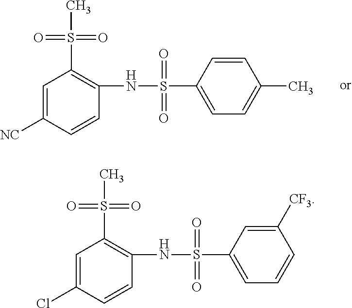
C1=C(Cl)C=CC(NS(=O)(=O)C2=CC=CC([CF3])=C2)=C1S(C)(=O)=O.C1=C([NC])C=CC(NS(=O)(=O)C2=CC=C(C)C=C2)=C1S(C)(=O)=O
